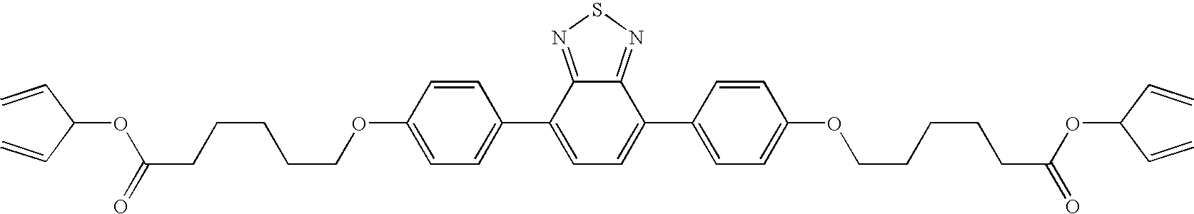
C12=NSN=C1C(C1=CC=C(OCCCCCC(OC(C=C)C=C)=O)C=C1)=CC=C2C1=CC=C(OCCCCCC(OC(C=C)C=C)=O)C=C1
